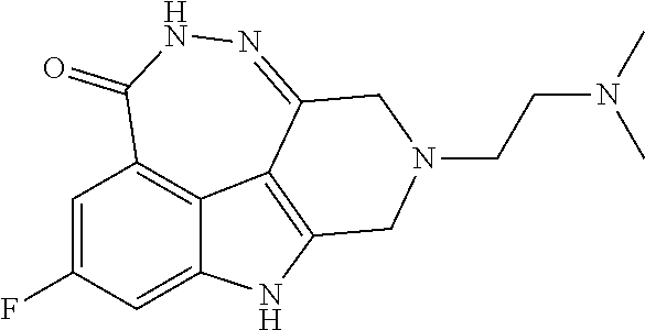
C(CN(C)C)N1CC2=C3C4=C(C=C(F)C=C4N2)C(=O)NN=C3C1
